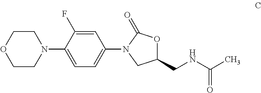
C1(CNC(=O)C)OC(=O)N(C2=CC=C(N3CCOCC3)C(F)=C2)C1
